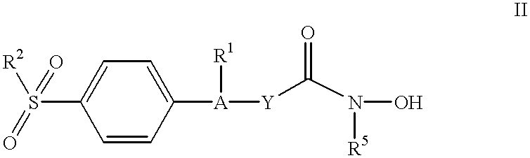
C1([A]([R1])[Y]C(N(O)[R5])=O)=CC=C(S(=O)(=O)[R2])C=C1
